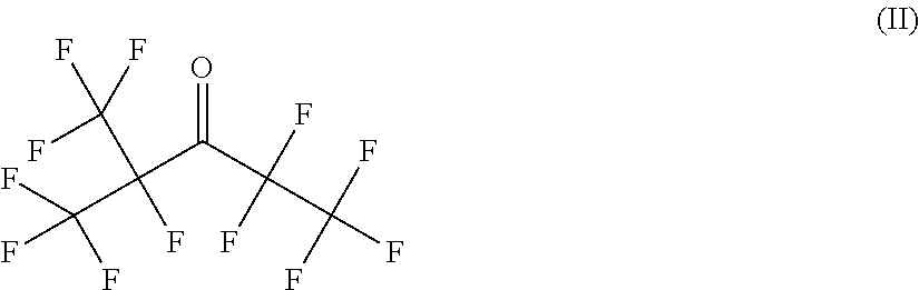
C(C(C(F)(F)F)(F)C(F)(F)F)(C(F)(F)C(F)(F)F)=O
